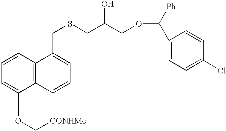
C1=CC=C(OC[CONHMe])C2=C1C(CSCC(COC([Ph])C1=CC=C(Cl)C=C1)O)=CC=C2
